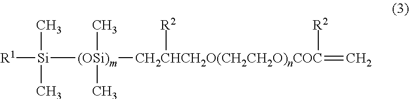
[R1][Si]([(OSi)m]([CH2CHCH2O(CH2CH2O)nCOC](=C)([R2])[R2])(C)C)(C)C
